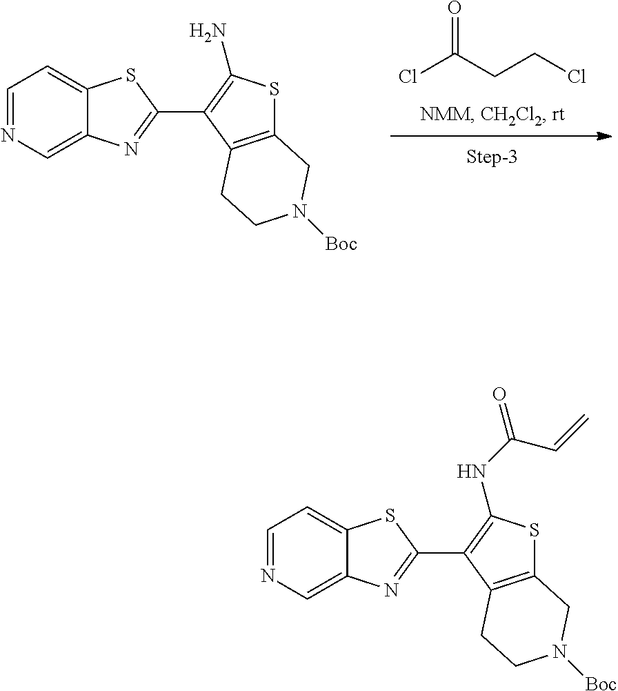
ClC(CCCl)=O.C1=NC=C2C(=C1)SC(C1=C(N)SC3=C1CCN([Boc])C3)=N2.C1=NC=C2C(=C1)SC(C1=C(NC(=O)C=C)SC3=C1CCN([Boc])C3)=N2
